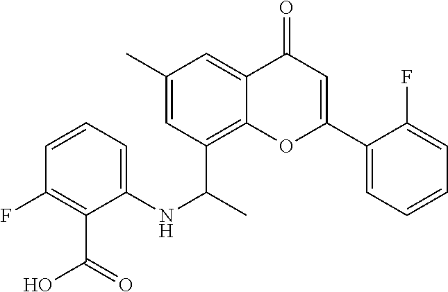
C1(C2=CC(=O)C3=CC(C)=CC(C(C)NC4=CC=CC(F)=C4C(O)=O)=C3O2)=CC=CC=C1F
